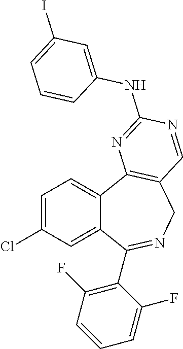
C1=C(Cl)C=C2C(=C1)C1=C(CN=C2C2=C(F)C=CC=C2F)C=NC(NC2=CC(I)=CC=C2)=N1
